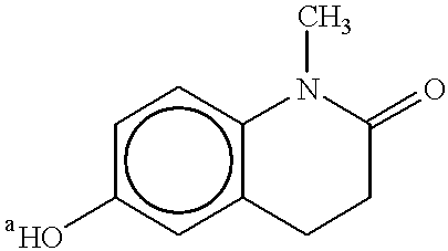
c1cc2c(cc1O)CCC(=O)N2C.[a]
